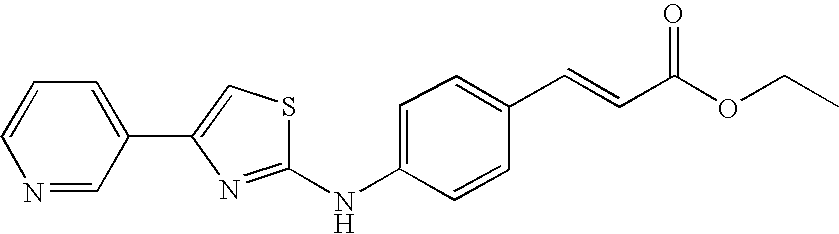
C1=CN=CC(C2=CSC(NC3=CC=C(C=CC(OCC)=O)C=C3)=N2)=C1
